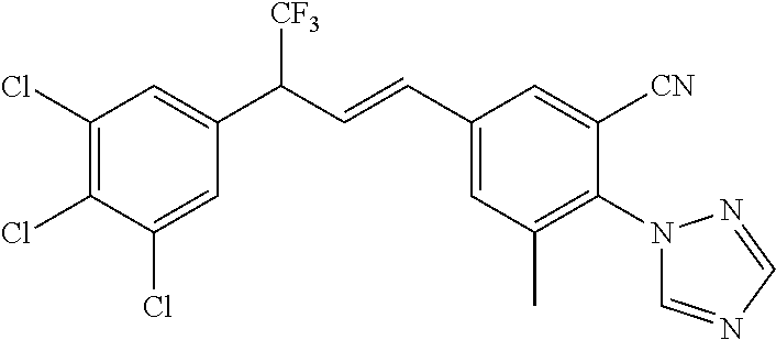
C1(Cl)=C(Cl)C(Cl)=CC(C([CF3])C=CC2=CC(C)=C(N3C=NC=N3)C([CN])=C2)=C1
